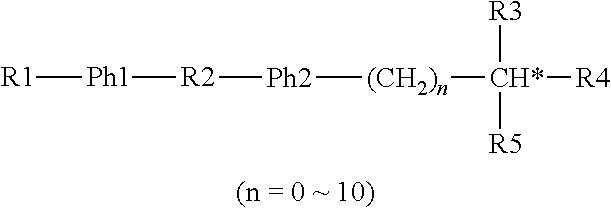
[R1][Ph1][R2][Ph2][(CH2)n][CH*]([R3])([R5])[R4]
